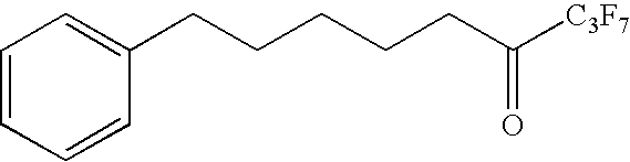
C1=CC=CC(CCCCCC([C3F7])=O)=C1
